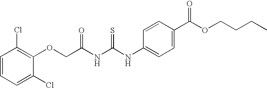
C(NC(NC1=CC=C(C(OCCCC)=O)C=C1)=S)(=O)COC1=C(Cl)C=CC=C1Cl
